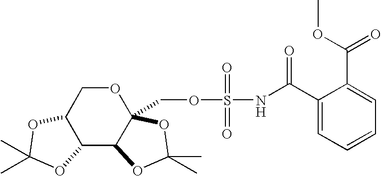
C12C3C(COS(=O)(=O)NC(C4=CC=CC=C4C(OC)=O)=O)(OCC1OC(C)(C)O2)OC(C)(C)O3
